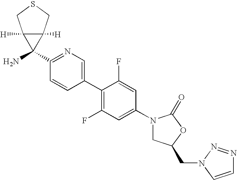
C1(N2CC(CN3N=NC=C3)OC2=O)=CC(F)=C(C2=CN=C(C3(N)C4([H])C3([H])CSC4)C=C2)C(F)=C1
